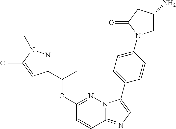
C1(C(OC2=NN3C(=NC=C3C3=CC=C(N4CC(N)CC4=O)C=C3)C=C2)C)=NN(C)C(Cl)=C1
